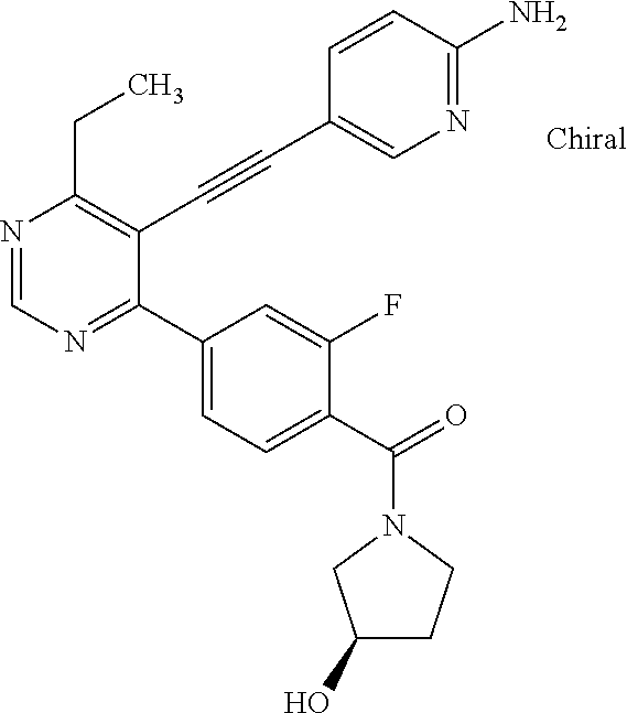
N1=CN=C(C2=CC=C(C(N3CC(O)CC3)=O)C(F)=C2)C(C#CC2=CN=C(N)C=C2)=C1CC
